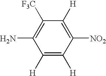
C1([H])=C([H])C([NO2])=C([H])C([F3C])=C1N
